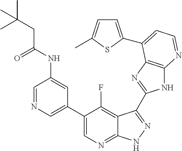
C1=NC=C(C2=CN=C3C(=C2F)C(C2=NC4=C(N2)N=CC=C4C2=CC=C(C)S2)=NN3)C=C1NC(CC(C)(C)C)=O
